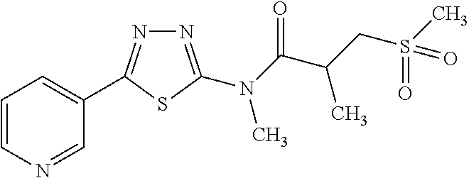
N1=C(N(C(C(CS(C)(=O)=O)C)=O)C)SC(C2=CC=CN=C2)=N1
